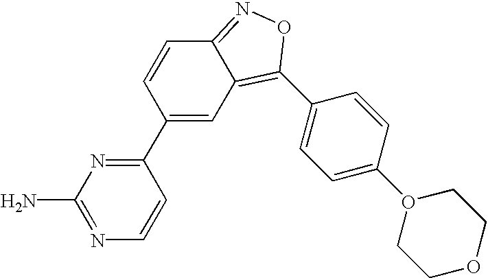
C1(C2=CC3=C(C4=CC=C(O5CCOCC5)C=C4)ON=C3C=C2)=NC(N)=NC=C1
